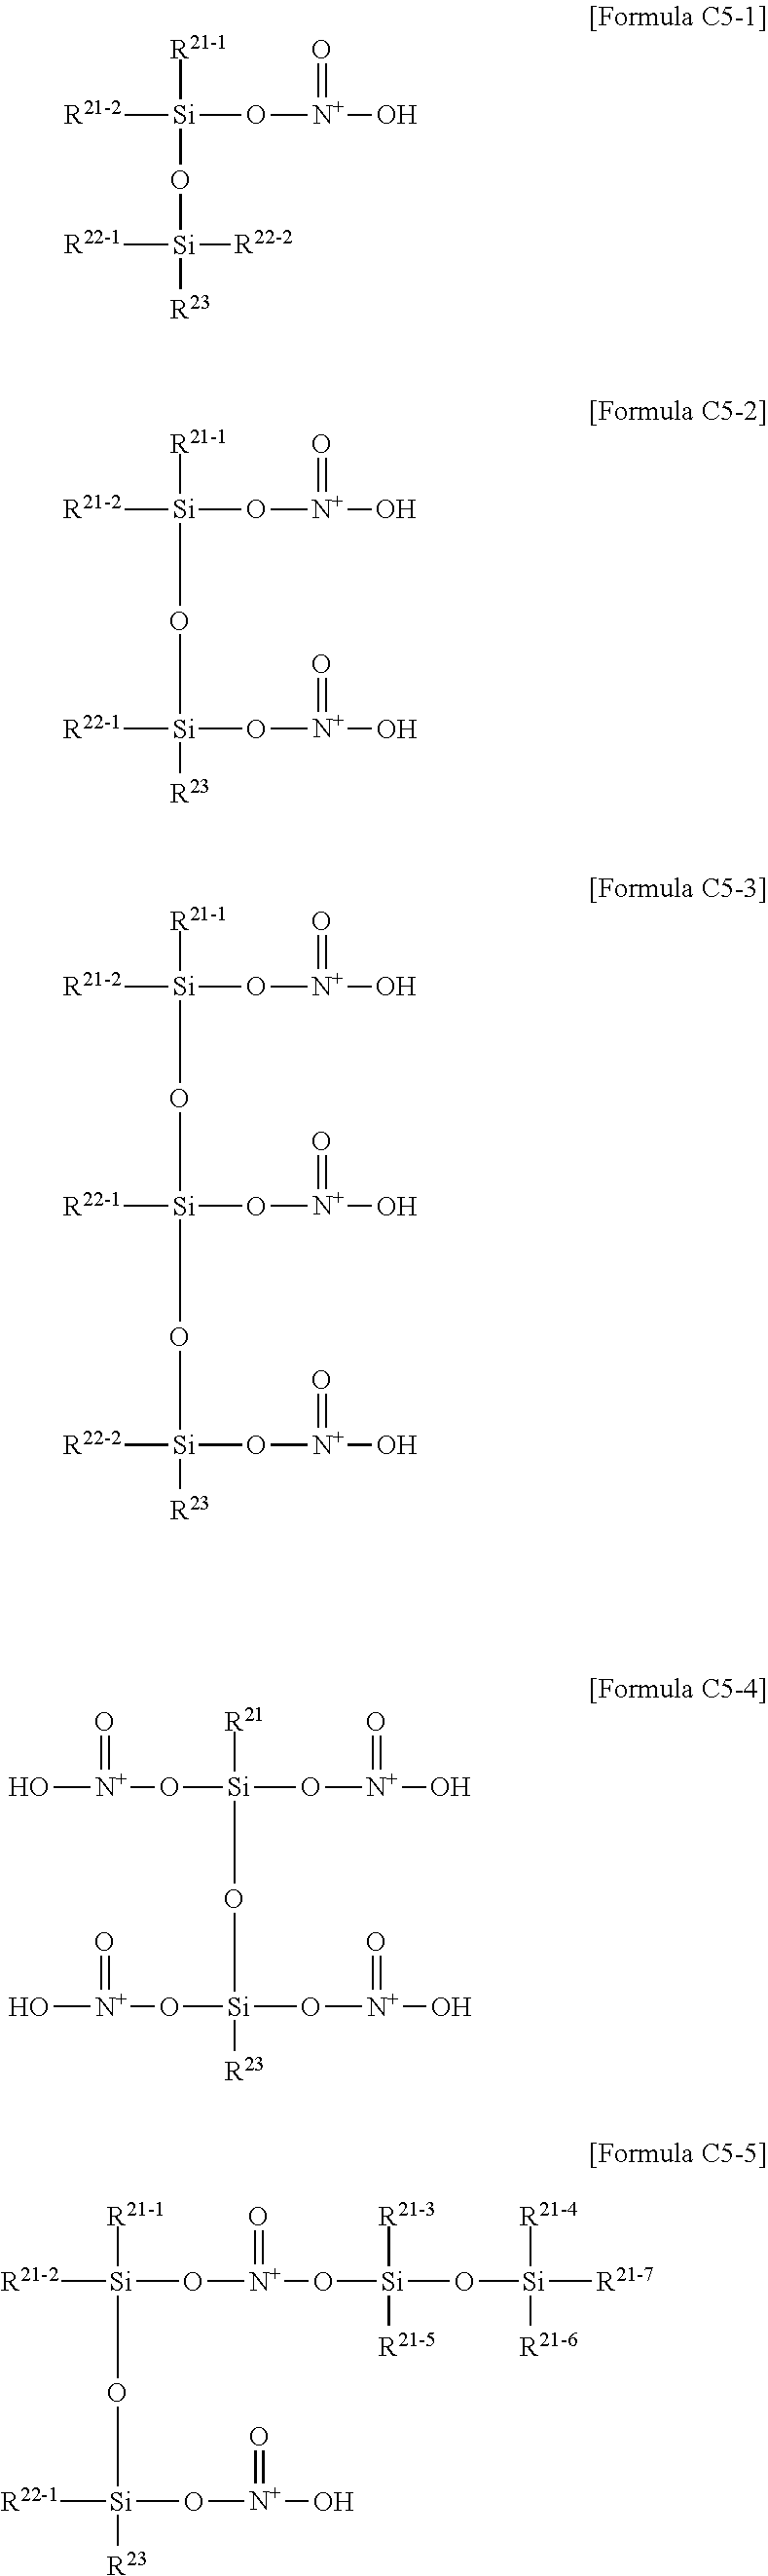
[R21-2][Si](O[Si]([R22-1])([R22-2])[R23])([R21-1])O[N+](=O)O.[R21-2][Si](O[Si]([R22-1])(O[N+](O)=O)[R23])([R21-1])O[N+](=O)O.[R21-2][Si](O[Si]([R22-1])(O[N+](O)=O)O[Si]([R22-2])(O[N+](O)=O)[R23])([R21-1])O[N+](=O)O.O([Si](O[Si](O[N+](O)=O)(O[N+](O)=O)[R23])([R21])O[N+](=O)O)[N+](=O)O.[R21-2][Si](O[Si]([R22-1])(O[N+](O)=O)[R23])([R21-1])O[N+](=O)O[Si](O[Si]([R21-7])([R21-6])[R21-4])([R21-5])[R21-3]
